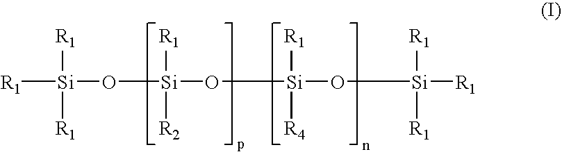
[R1][Si]([R1])(O[Si]([R1])(O[Si]([R1])(O[Si]([R1])([R1])[R1])[R4])[R2])[R1]
